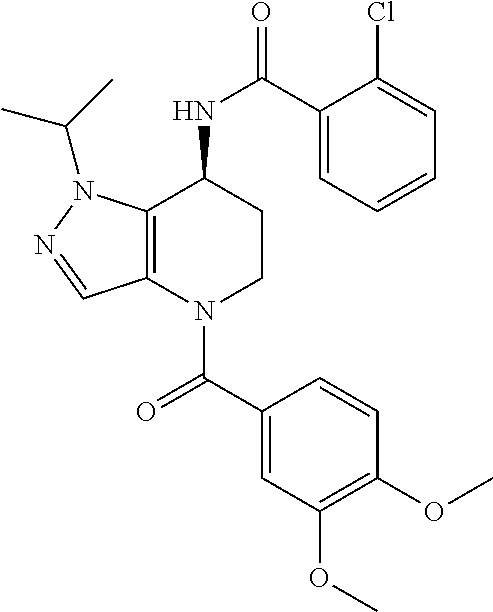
C1(C(=O)N2CCC(NC(=O)C3=CC=CC=C3Cl)C3=C2C=NN3C(C)C)=CC(OC)=C(OC)C=C1
